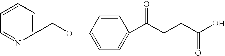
C1=NC(COC2=CC=C(C(CCC(O)=O)=O)C=C2)=CC=C1
